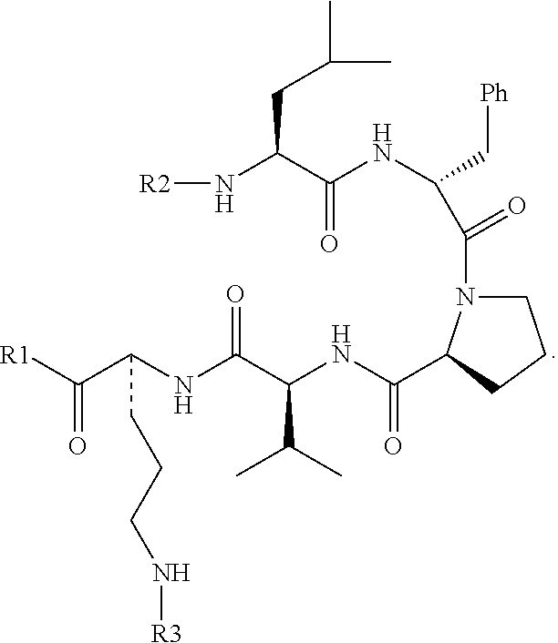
[R1]C(C(NC(C(NC(=O)C1N(C(C(NC(C(N[R2])CC(C)C)=O)C[Ph])=O)CCC1)C(C)C)=O)CCCN[R3])=O
